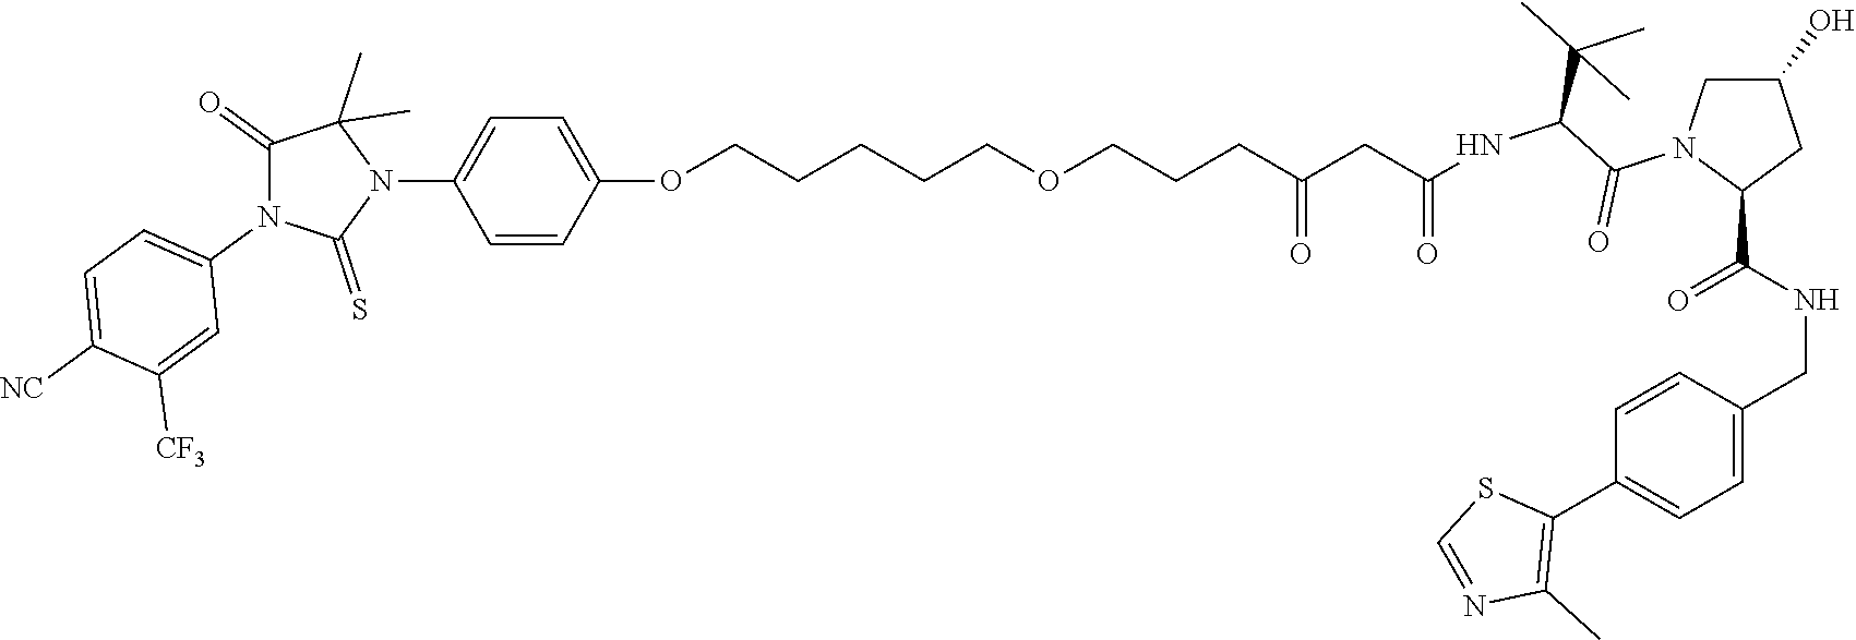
C(C(CCCOCCCCCOC1=CC=C(N2C(C)(C)C(=O)N(C3=CC=C([NC])C([CF3])=C3)C2=S)C=C1)=O)C(NC(C(N1C(C(NCC2=CC=C(C3=C(C)N=CS3)C=C2)=O)CC(O)C1)=O)C(C)(C)C)=O
